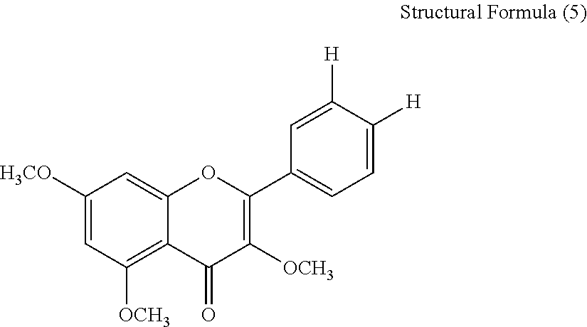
C1([H3CO])=CC([OCH3])=C2C(=C1)OC(C1=CC=C([H])C([H])=C1)=C([OCH3])C2=O
